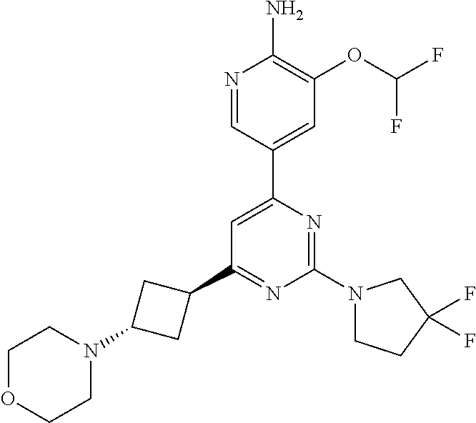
N1=CC(C2=CC(C3CC(N4CCOCC4)C3)=NC(N3CCC(F)(F)C3)=N2)=CC(OC(F)F)=C1N
